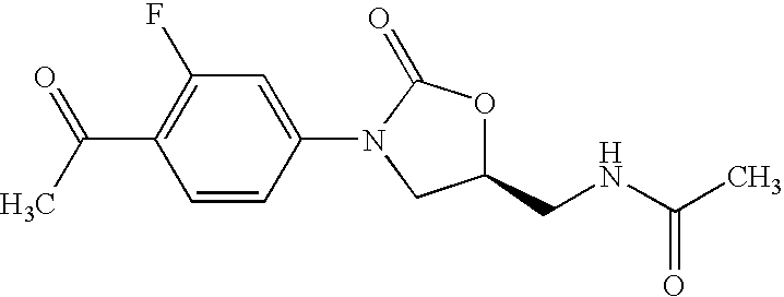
C1=CC(N2CC(CNC(C)=O)OC2=O)=CC(F)=C1C(=O)C
